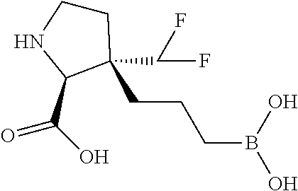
C1CNC(C(O)=O)C1(C(F)F)CCCB(O)O
